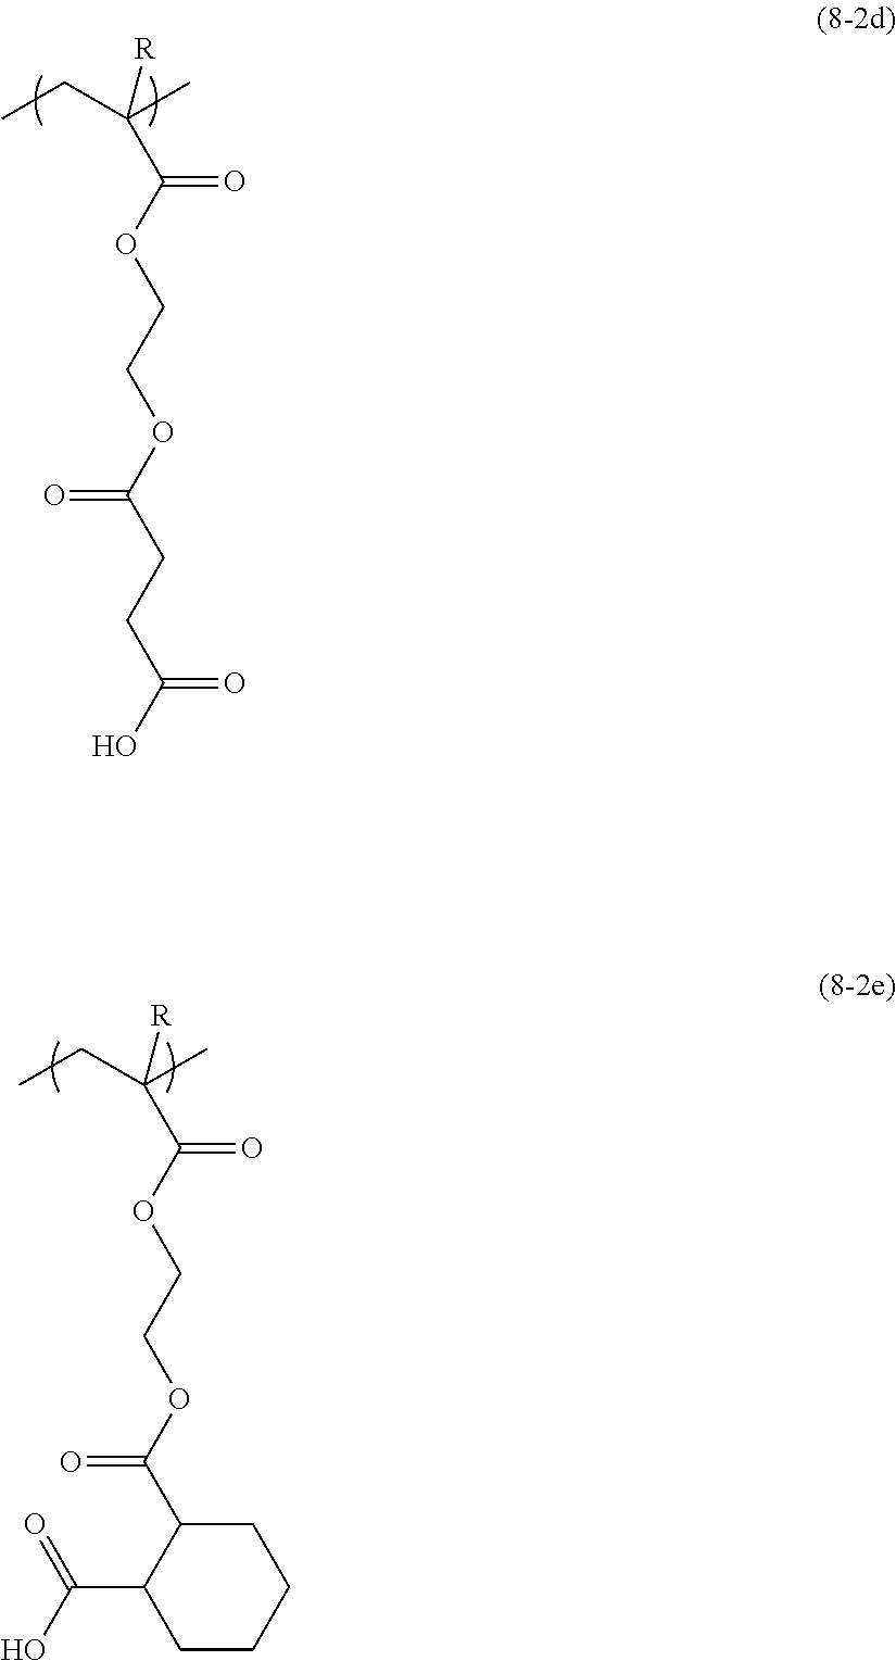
C(C)(CC)([R])C(=O)OCCOC(=O)CCC(=O)O.C(C)(CC)([R])C(=O)OCCOC(=O)C1C(C(=O)O)CCCC1
